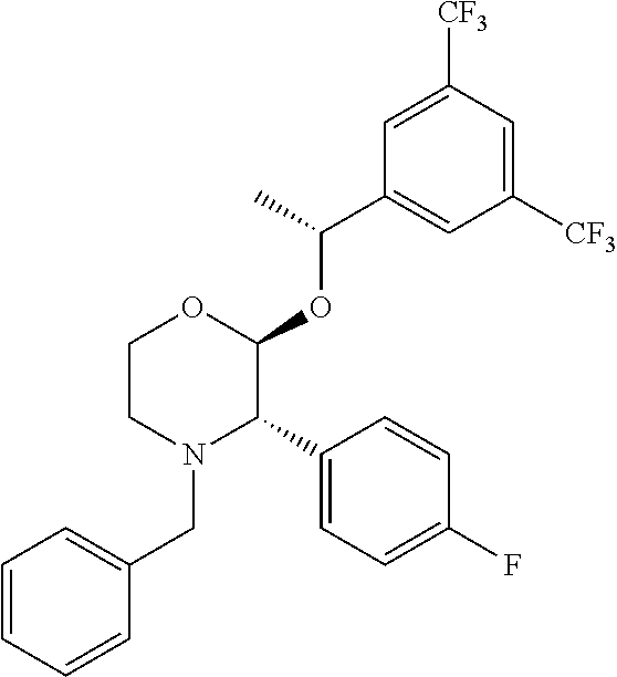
C1CN(CC2=CC=CC=C2)C(C2=CC=C(F)C=C2)C(OC(C2=CC([CF3])=CC([CF3])=C2)C)O1
